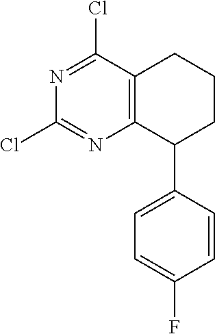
C1(C2=CC=C(F)C=C2)CCCC2=C1N=C(Cl)N=C2Cl
